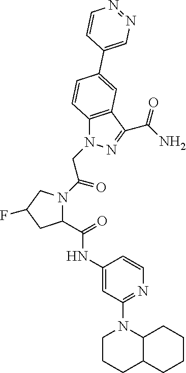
C12=C(C(C(=O)N)=NN1CC(=O)N1C(C(NC3=CC(N4CCCC5C4CCCC5)=NC=C3)=O)CC(F)C1)C=C(C1=CN=NC=C1)C=C2
